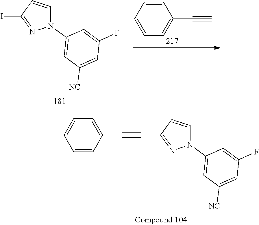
C1=CC(C#C)=CC=C1.N1(C2=CC([NC])=CC(F)=C2)C=CC(I)=N1.C1=CC=CC(C#CC2=NN(C3=CC([NC])=CC(F)=C3)C=C2)=C1
